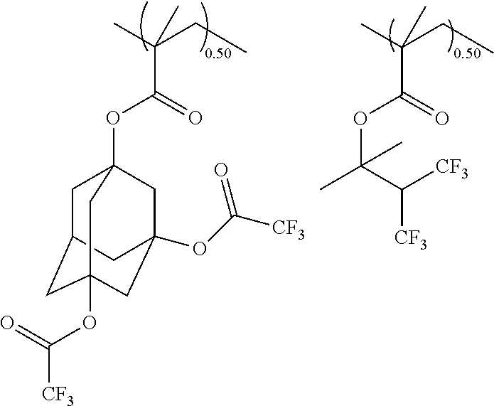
O(C(C(C)(CC)C)=O)C(C([CF3])[CF3])(C)C.O(C(C(C)(CC)C)=O)C12CC3CC(OC(=O)[CF3])(CC(OC(=O)[CF3])(C1)C3)C2
